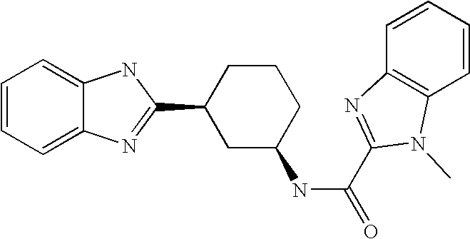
C1=CC=C2C(=C1)NC(C1CC(NC(=O)C3=NC4=C(N3C)C=CC=C4)CCC1)=N2
